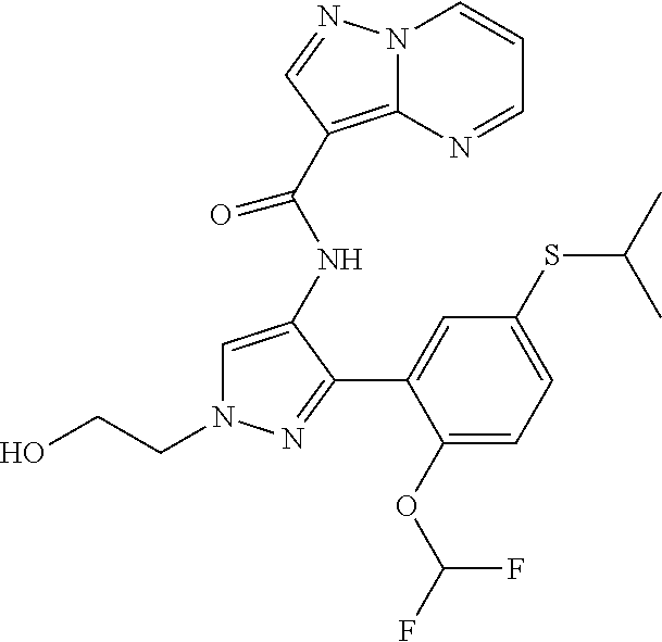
C1=C(NC(C2=C3N(C=CC=N3)N=C2)=O)C(C2=CC(SC(C)C)=CC=C2OC(F)F)=NN1CCO
